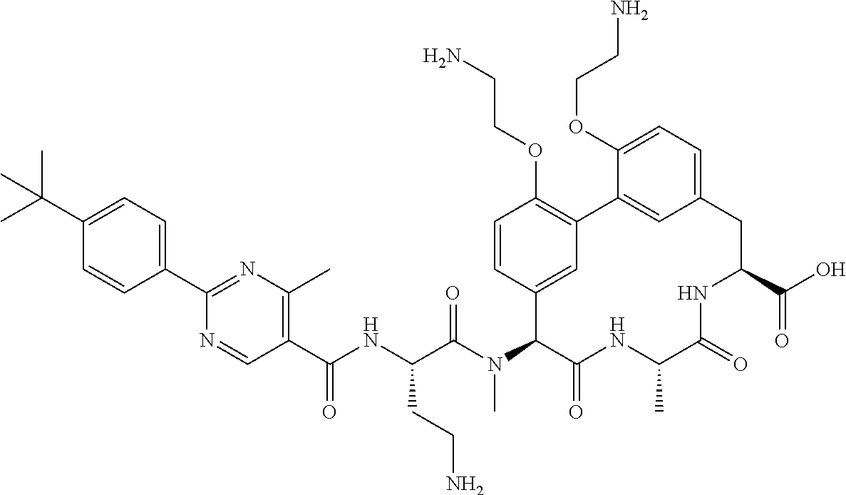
C1(C(C)(C)C)=CC=C(C2=NC(C)=C(C(NC(C(N(C3C(=O)NC(C)C(=O)NC(C(O)=O)CC4=CC=C(OCCN)C(=C4)C4=C(OCCN)C=CC3=C4)C)=O)CCN)=O)C=N2)C=C1
